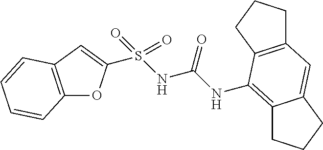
C12=C(C=C(S(NC(NC3=C4CCCC4=CC4=C3CCC4)=O)(=O)=O)O1)C=CC=C2
